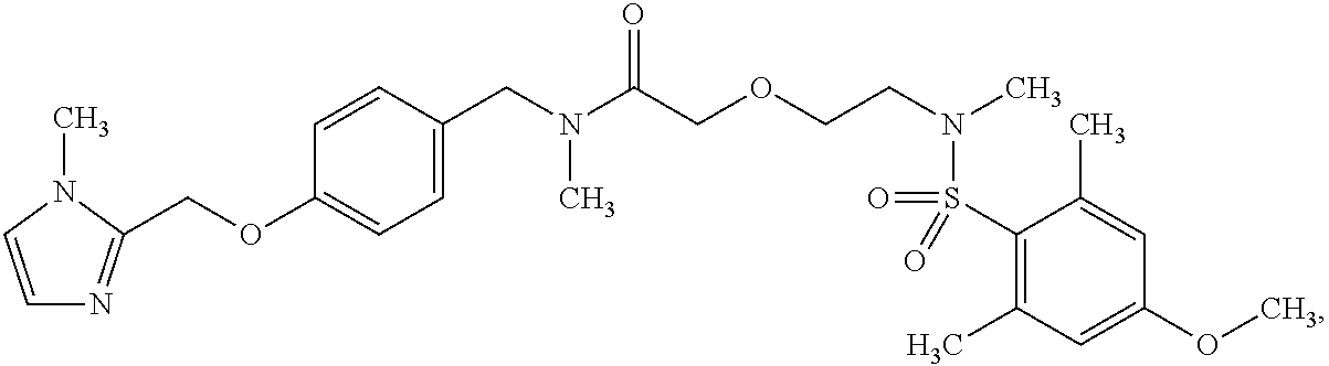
C1(CN(C(COCCN(C)S(=O)(C2=C(C)C=C(OC)C=C2C)=O)=O)C)=CC=C(OCC2=NC=CN2C)C=C1
